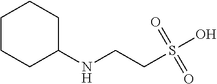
C1CCC(NCCS(O)(=O)=O)CC1
